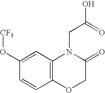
C1(O[CF3])=CC2=C(C=C1)OCC(=O)N2CC(=O)O
